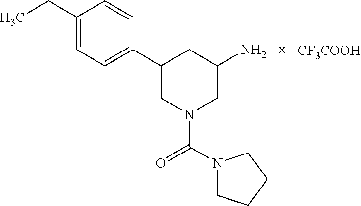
CCC1=CC=C(C2CN(C(=O)N3CCCC3)CC(N)C2)C=C1.[CF3COOH]
